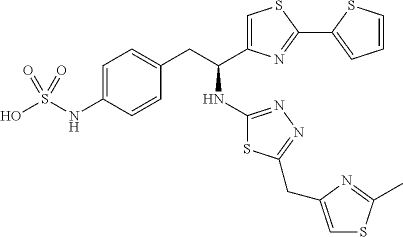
C1=C(NS(O)(=O)=O)C=CC(CC(NC2=NN=C(CC3=CSC(C)=N3)S2)C2=CSC(C3=CC=CS3)=N2)=C1
